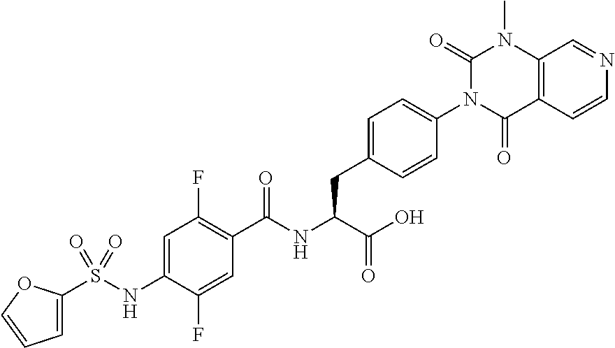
C1=C(S(NC2=CC(F)=C(C(NC(C(=O)O)CC3=CC=C(N4C(=O)C5=C(N(C)C4=O)C=NC=C5)C=C3)=O)C=C2F)(=O)=O)OC=C1
